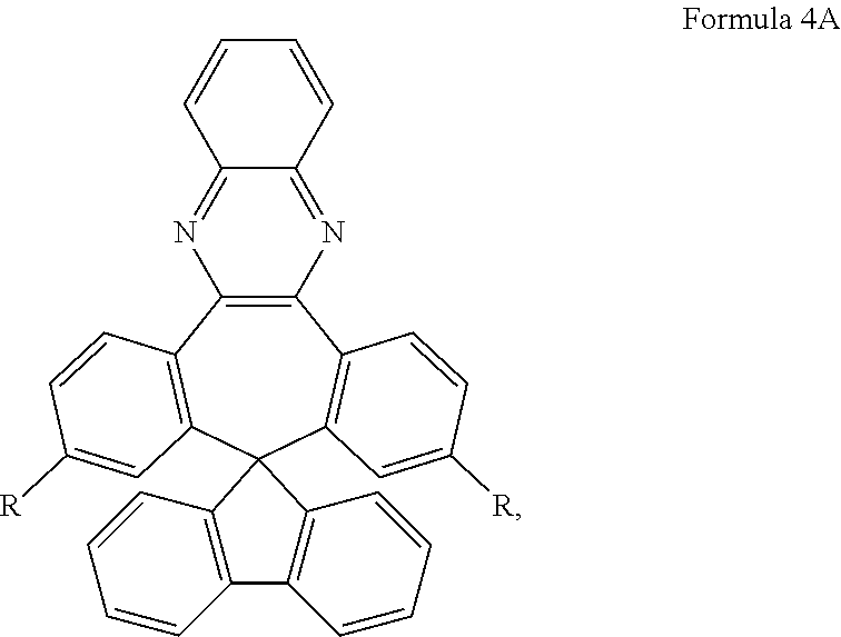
C12=C(C3=C(C=C([R])C=C3)C3(C4=C1C=CC([R])=C4)C1=C(C=CC=C1)C1=C3C=CC=C1)N=C1C(=N2)C=CC=C1
